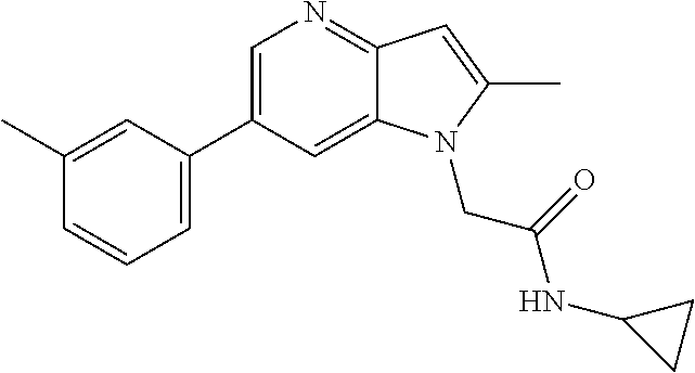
C1=C(C2=CC=CC(C)=C2)C=C2C(=N1)C=C(C)N2CC(NC1CC1)=O
